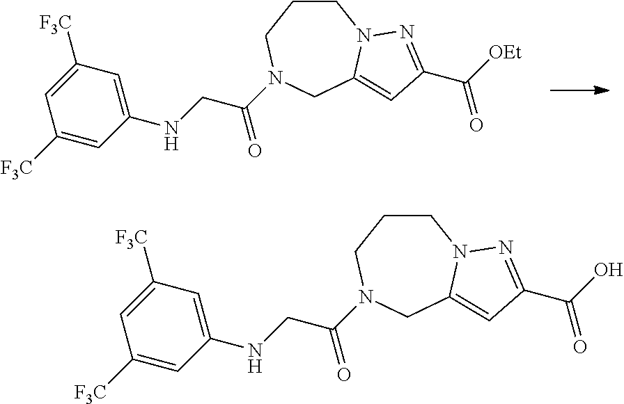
C1CCN(C(CNC2=CC([F3C])=CC([F3C])=C2)=O)CC2=CC(C([OEt])=O)=NN12.C1CCN(C(CNC2=CC([F3C])=CC([F3C])=C2)=O)CC2=CC(C(O)=O)=NN12
